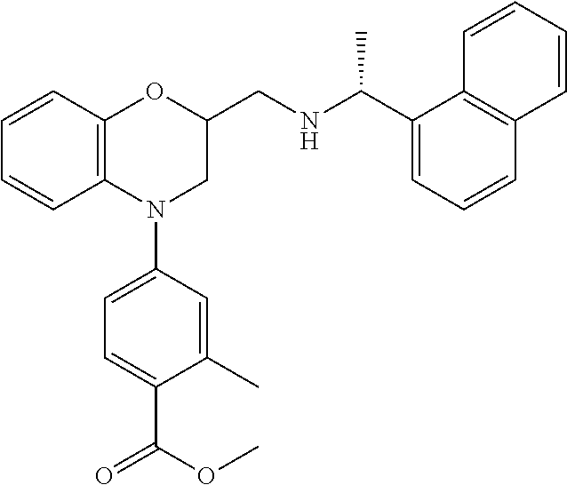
C1=CC2=C(C=C1)N(C1=CC=C(C(OC)=O)C(C)=C1)CC(CNC(C1=CC=CC3=C1C=CC=C3)C)O2
